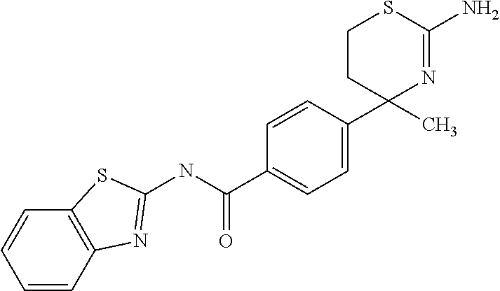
C1=C(C2(C)N=C(N)SCC2)C=CC(C(NC2=NC3=C(S2)C=CC=C3)=O)=C1
